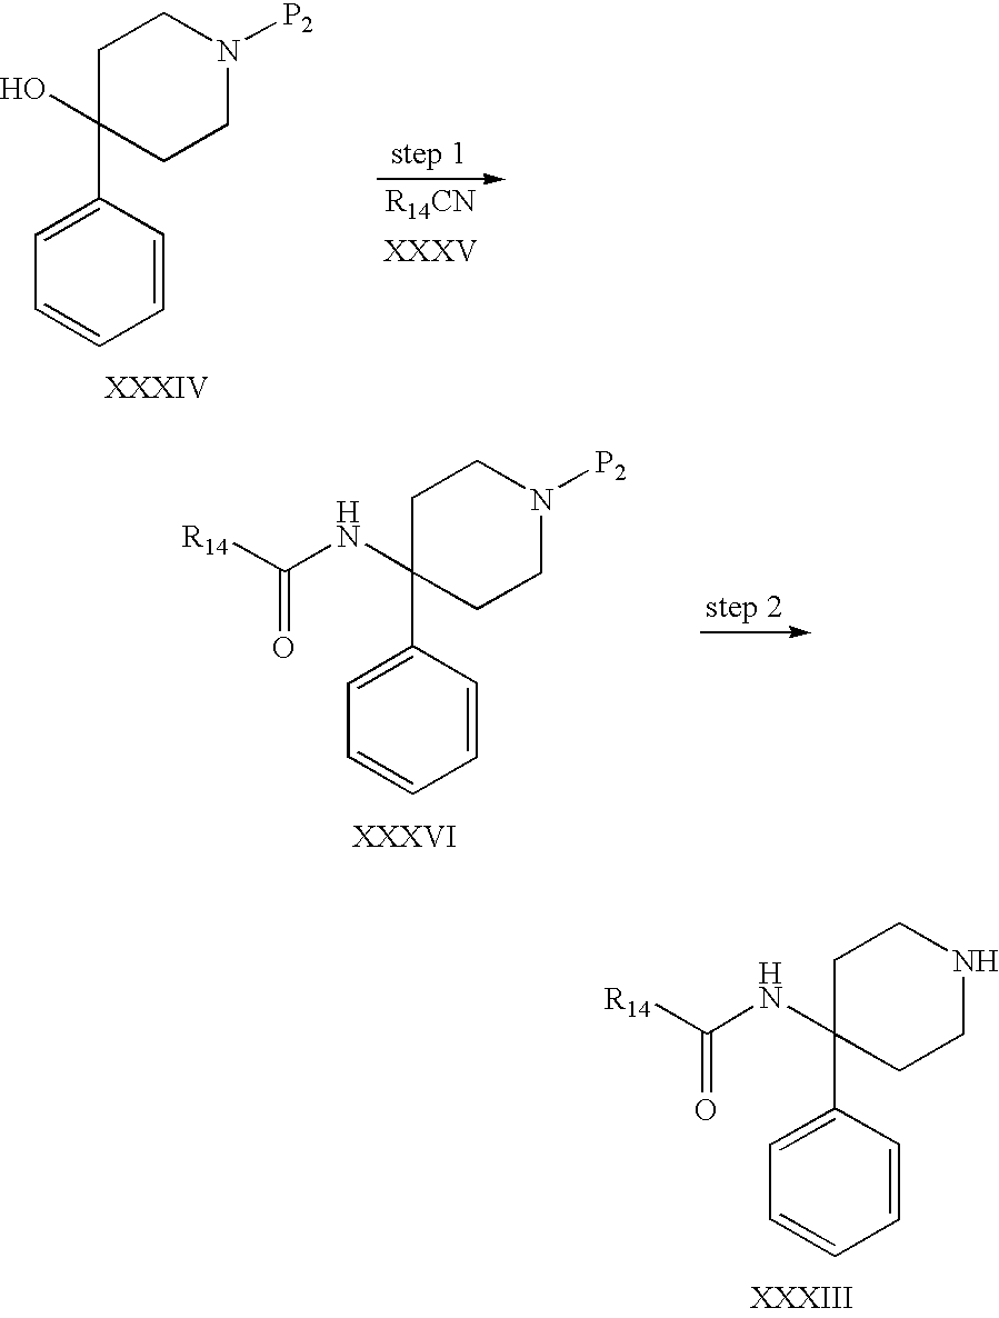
C1C(C2=CC=CC=C2)(NC([R14])=O)CCNC1.C1C(C2=CC=CC=C2)(O)CCN([P2])C1.C1C(C2=CC=CC=C2)(NC([R14])=O)CCN([P2])C1
